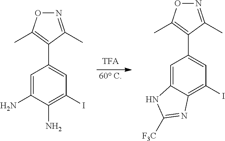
[60 C].C1=C(N)C(N)=C(I)C=C1C1=C(C)ON=C1C.C1=C2C(=C(I)C=C1C1=C(C)ON=C1C)N=C([F3C])N2
